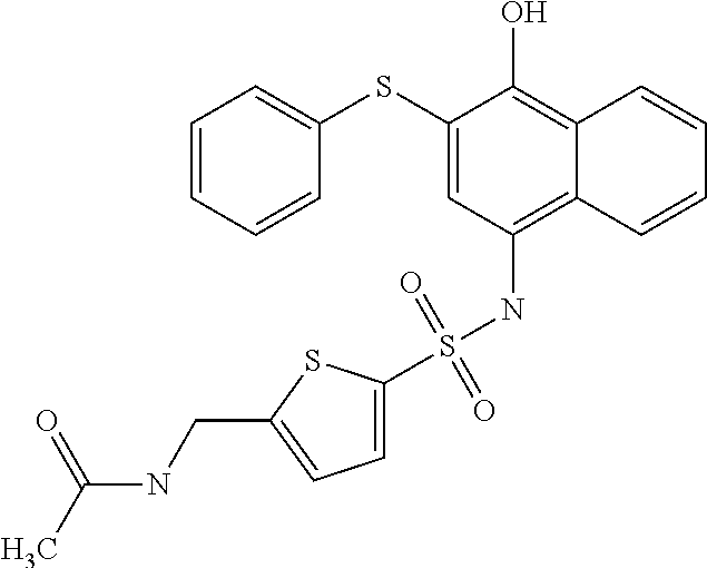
C1=CC=CC(SC2=CC(NS(=O)(=O)C3=CC=C(CNC(C)=O)S3)=C3C(=C2O)C=CC=C3)=C1
